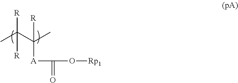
CC(C(C)([A]C(O[Rp1])=O)[R])([R])[R]
